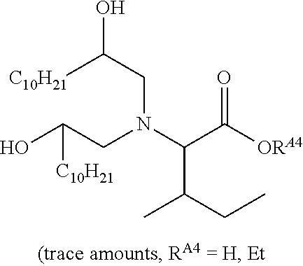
OC(CN(C(C([ORA4])=O)C(CC)C)CC(O)[C10H21])[C10H21]
